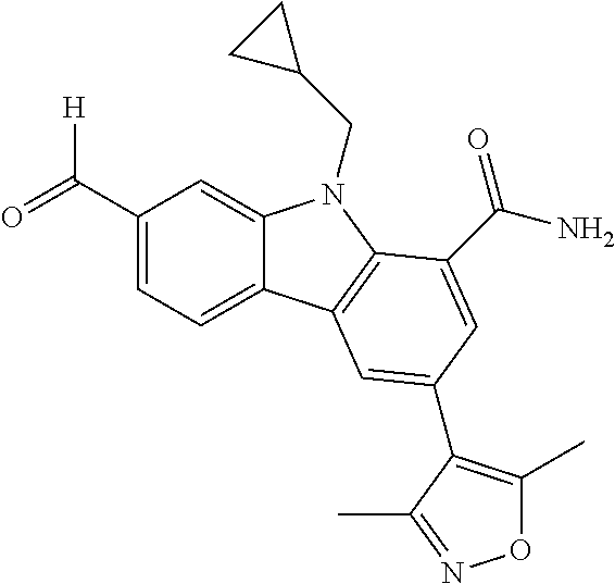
C1(C(=O)[H])=CC=C2C(=C1)N(CC1CC1)C1=C2C=C(C2=C(C)ON=C2C)C=C1C(N)=O
